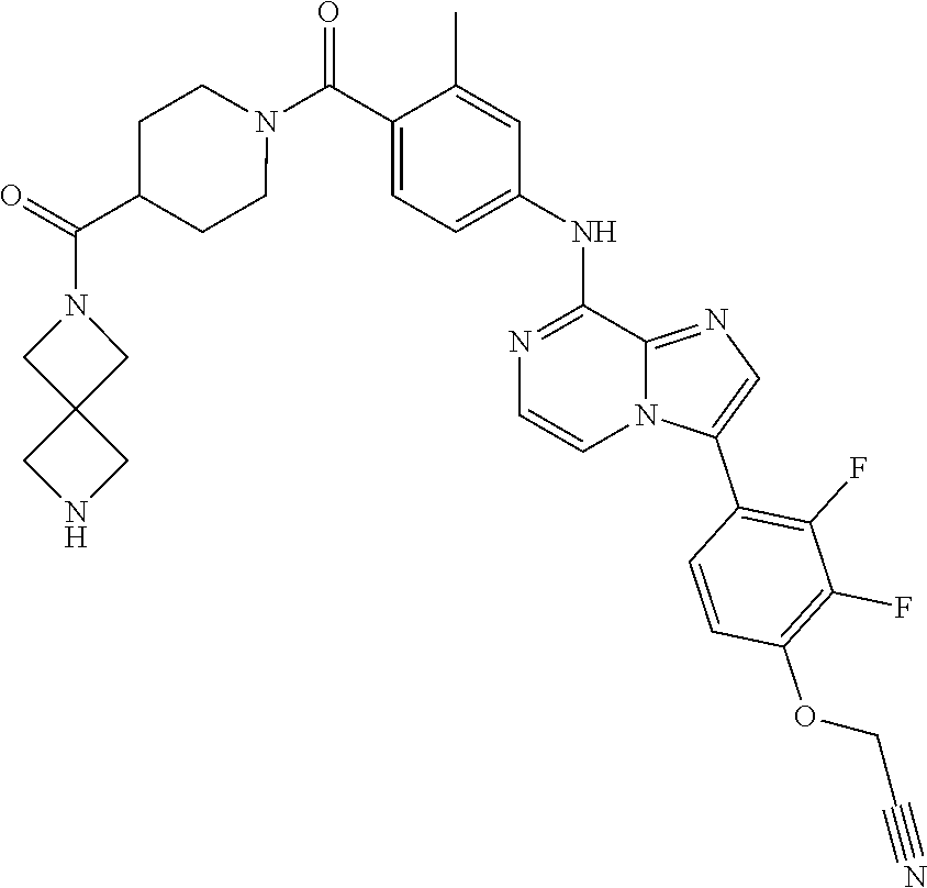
C1(C(N2CCC(C(=O)N3CC4(C3)CNC4)CC2)=O)=CC=C(NC2=NC=CN3C2=NC=C3C2=C(F)C(F)=C(OCC$N)C=C2)C=C1C
